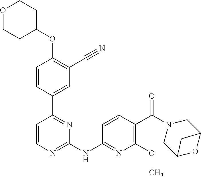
O(C1=C(C#N)C=C(C2=NC(NC3=NC(OC)=C(C(N4CC5OC(C4)C5)=O)C=C3)=NC=C2)C=C1)C1CCOCC1
